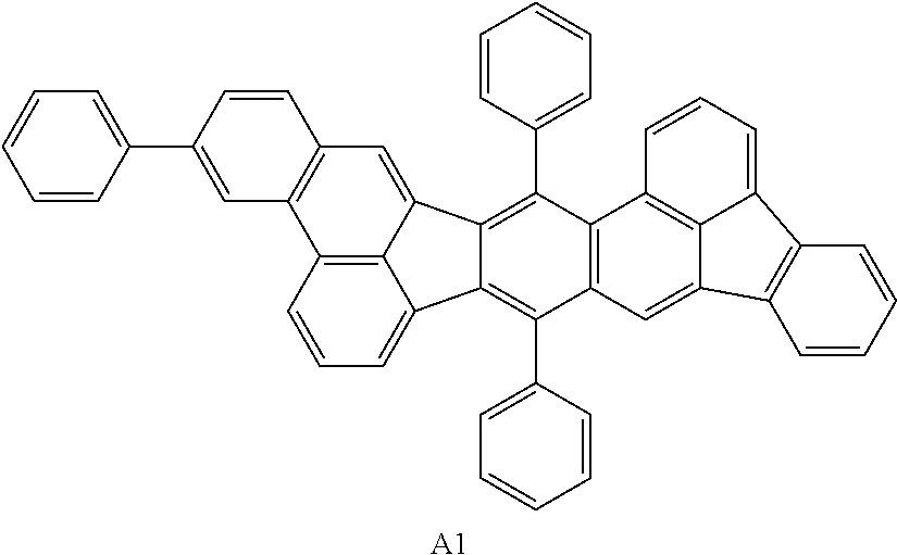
C12=C3C(=CC=C1)C1=C(C4=CC=CC=C4)C4=C(C(C5=CC=CC=C5)=C1C3=CC1=C2C=C(C2=CC=CC=C2)C=C1)C1=C2C(=C4)C3=C(C2=CC=C1)C=CC=C3.[A1]
